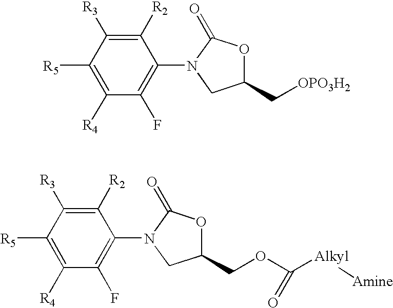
C1([R2])=C([R3])C([R5])=C([R4])C(F)=C1N1CC(C[OPO3H2])OC1=O.C1([R2])=C([R3])C([R5])=C([R4])C(F)=C1N1CC(COC([Alkyl][Amine])=O)OC1=O
